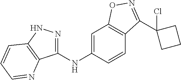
C1(NC2=CC3=C(C=C2)C(C2(Cl)CCC2)=NO3)=NNC2=C1N=CC=C2
